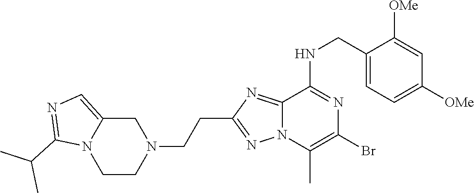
C1(CNC2=NC(Br)=C(C)N3C2=NC(CCN2CC4=CN=C(C(C)C)N4CC2)=N3)=CC=C([OMe])C=C1[OMe]
